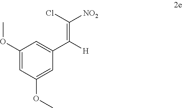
C1(OC)=CC(C([H])=C(Cl)[NO2])=CC(OC)=C1
